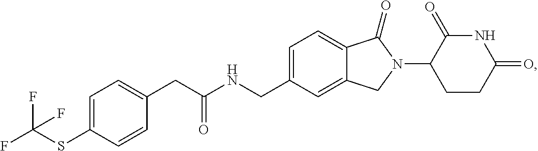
C1=C(CNC(=O)CC2=CC=C(SC(F)(F)F)C=C2)C=C2C(=C1)C(=O)N(C1CCC(=O)NC1=O)C2
